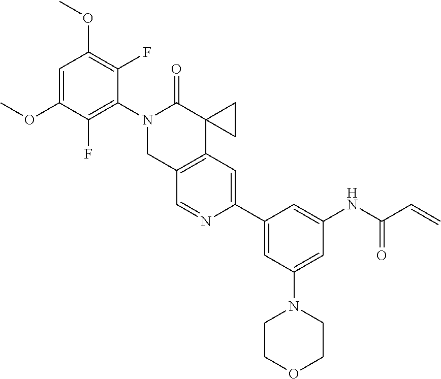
C1=C(OC)C(F)=C(N2CC3=C(C4(C2=O)CC4)C=C(C2=CC(N4CCOCC4)=CC(NC(C=C)=O)=C2)N=C3)C(F)=C1OC
